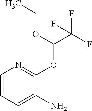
C1=CC=C(N)C(OC(C(F)(F)F)OCC)=N1
